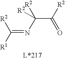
O=C(C(N=C([R1])[R2])([R2])[R2])[R2]
